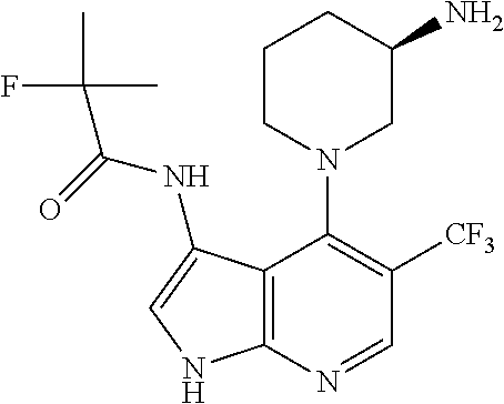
C1CN(C2=C([CF3])C=NC3=C2C(NC(=O)C(F)(C)C)=CN3)CC(N)C1
